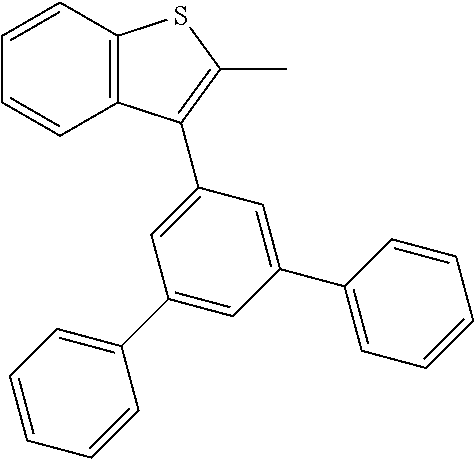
C12=C(C=CC=C1)SC(C)=C2C1=CC(C2=CC=CC=C2)=CC(C2=CC=CC=C2)=C1
